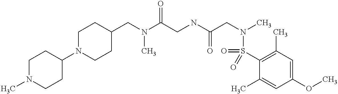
C1(CN(C(CNC(CN(C)S(C2=C(C)C=C(OC)C=C2C)(=O)=O)=O)=O)C)CCN(C2CCN(C)CC2)CC1
